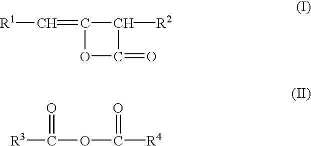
C(=C1C([R2])C(=O)O1)[R1].O(C([R4])=O)C([R3])=O
